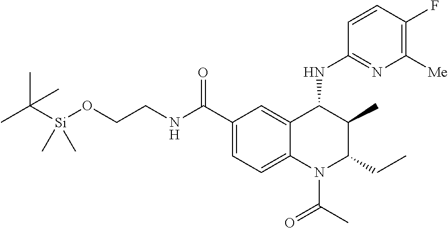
CC([Si](OCCNC(C1=CC=C2C(=C1)C(NC1=NC([Me])=C(F)C=C1)C(C)C(CC)N2C(C)=O)=O)(C)C)(C)C
